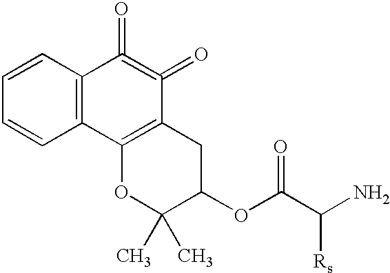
C12=C(C=CC=C1)C(=O)=C(=O)C1=C2OC(C)(C)C(OC(C(N)[Rs])=O)C1
